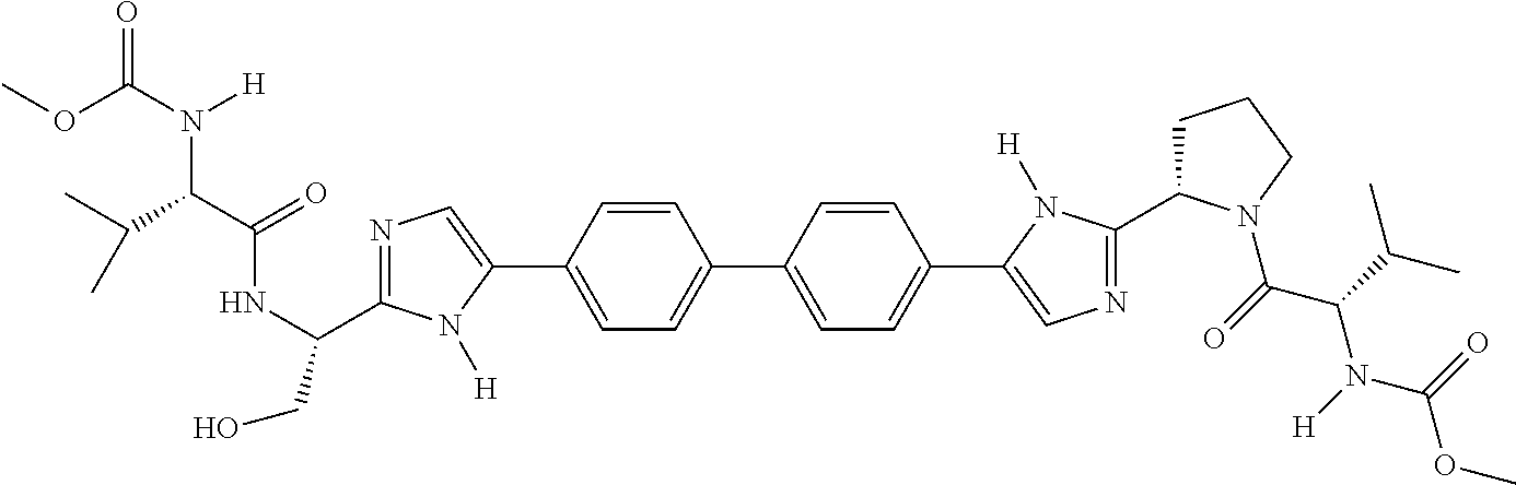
N1=C(C(NC(C(C(C)C)N(C(OC)=O)[H])=O)CO)N([H])C(C2=CC=C(C3=CC=C(C4=CN=C(C5CCCN5C(=O)C(C(C)C)N(C(OC)=O)[H])N4[H])C=C3)C=C2)=C1
